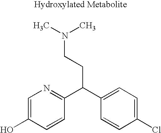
CN(C)CCC(C1=CC=C(Cl)C=C1)C1=NC=C(O)C=C1
